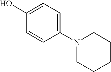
C1(O)=CC=C(N2CCCCC2)C=C1
